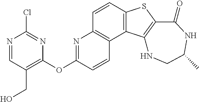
C1=CC2=C(C3=C1N=C(OC1=C(CO)C=NC(Cl)=N1)C=C3)C1=C(S2)C(=O)NC(C)CN1
